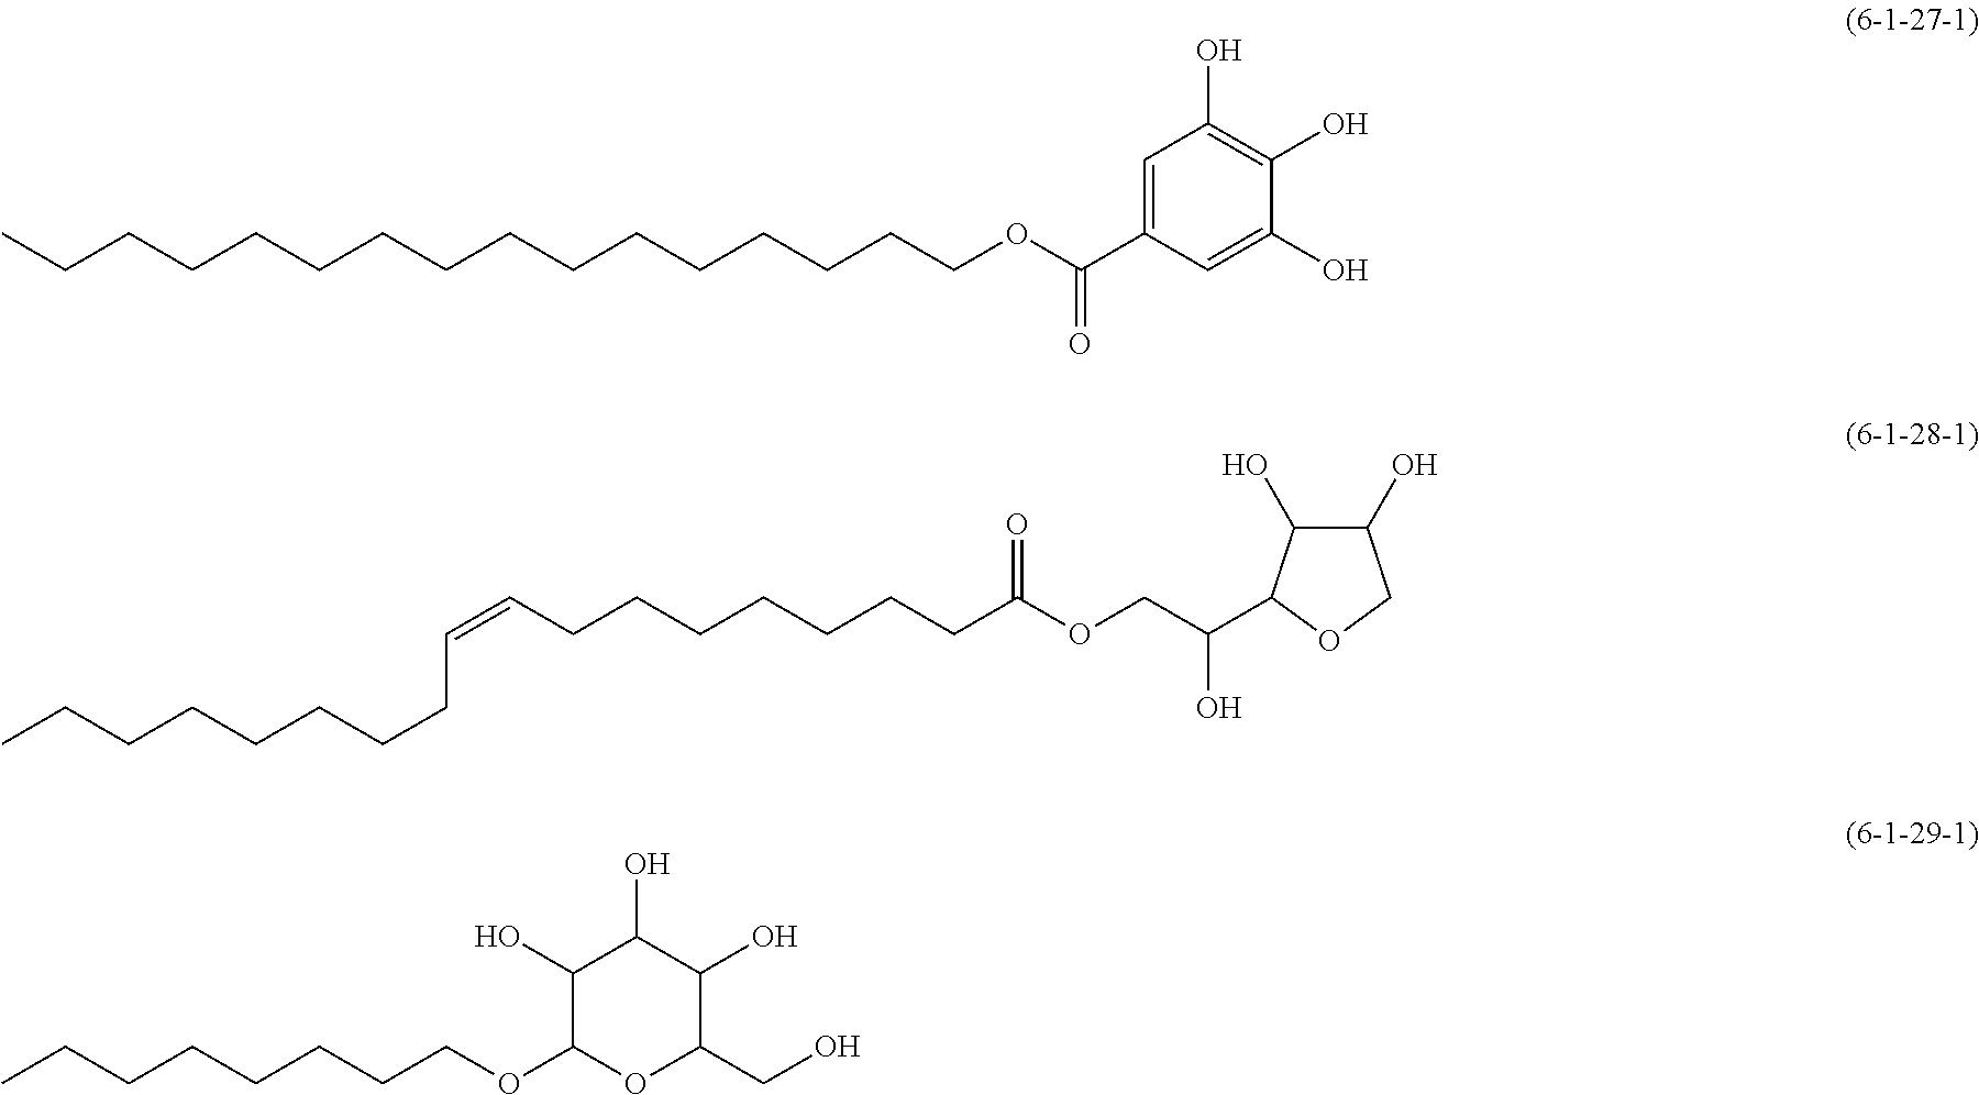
C1=C(C(OCCCCCCCCCCCCCCCC)=O)C=C(O)C(O)=C1O.CCCCCCCCC=CCCCCCCCC(OCC(O)C1C(O)C(O)CO1)=O.C1(O)C(OCCCCCCCC)OC(CO)C(O)C1O
